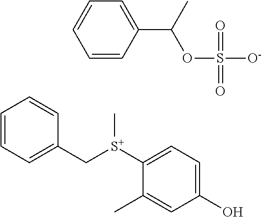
C1=CC=C(C[S+](C2=CC=C(O)C=C2C)C)C=C1.C1=CC(C(OS([O-])(=O)=O)C)=CC=C1
